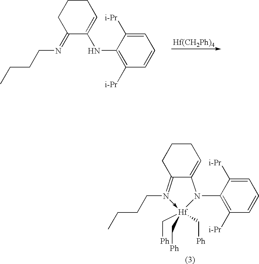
[Hf(CH2Ph)4].C1(=NCCCC)C(NC2=C([i-Pr])C=CC=C2[i-Pr])=CCCC1.C12=N(CCCC)->[Hf](C[Ph])(C[Ph])(C[Ph])N(C3=C([i-Pr])C=CC=C3[i-Pr])C1=CCCC2
